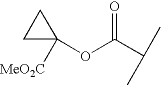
C1C(OC(C(C)C)=O)([MeO2C])C1
